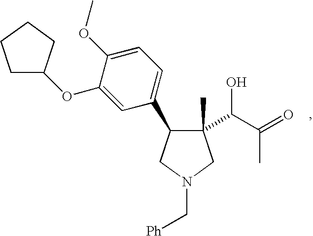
C1(C(C(=O)C)O)(C)C(C2=CC=C(OC)C(OC3CCCC3)=C2)CN(C[Ph])C1
